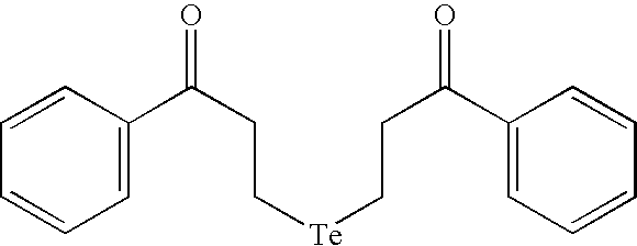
C(C(C1=CC=CC=C1)=O)C[Te]CCC(C1=CC=CC=C1)=O
